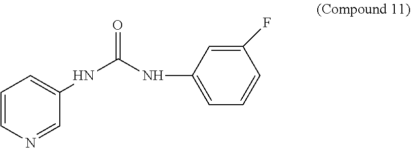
N(C(=O)NC1=CC=CC(F)=C1)C1=CC=CN=C1
